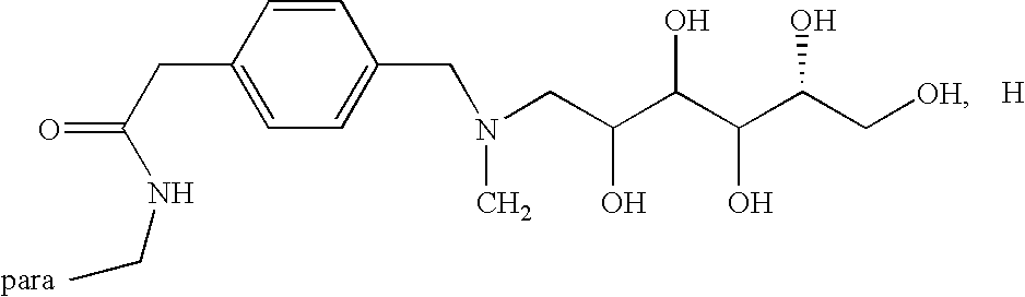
C1(CC(=O)NCC)=CC=C(CN(C)CC(C(C(C(C[OH])O)O)O)O)C=C1.[H]
